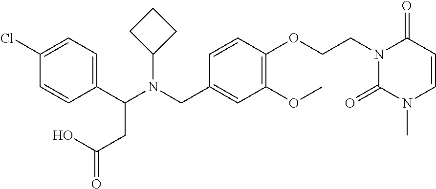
C1(C(N(CC2=CC(OC)=C(OCCN3C(=O)N(C)C=CC3=O)C=C2)C2CCC2)CC(=O)O)=CC=C(Cl)C=C1
